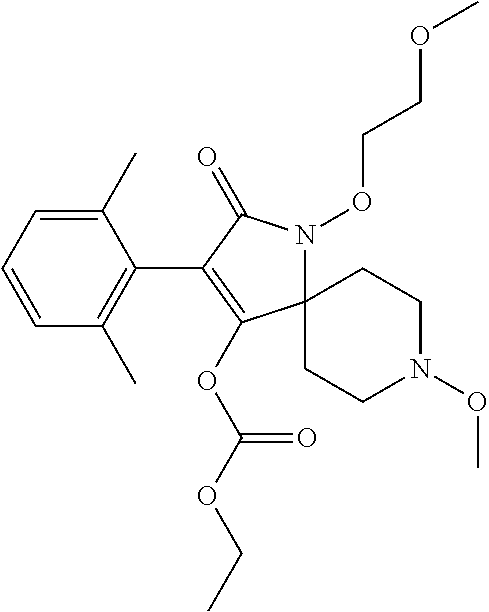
C12(N(OCCOC)C(=O)C(C3=C(C)C=CC=C3C)=C1OC(OCC)=O)CCN(OC)CC2
